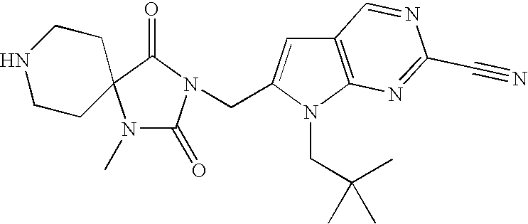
N1(C)C(=O)N(CC2=CC3=C(N2CC(C)(C)C)N=C(C#N)N=C3)C(=O)C12CCNCC2
